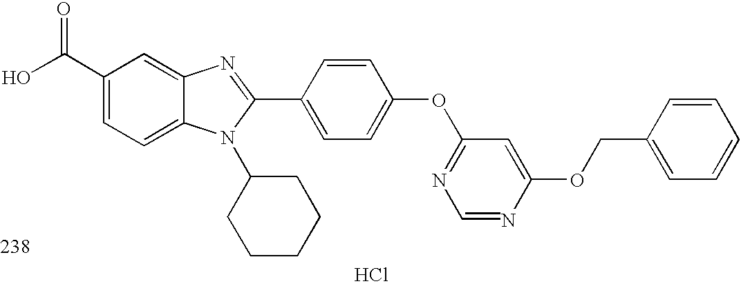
OC(C1=CC=C2C(=C1)N=C(C1=CC=C(OC3=NC=NC(OCC4=CC=CC=C4)=C3)C=C1)N2C1CCCCC1)=O.Cl
